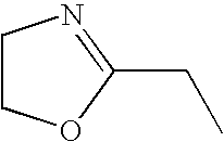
C1COC(CC)=N1
